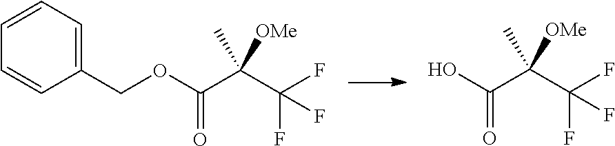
O(C(C(C(F)(F)F)(C)[OMe])=O)CC1=CC=CC=C1.OC(C(C(F)(F)F)(C)[OMe])=O
